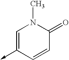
C1=C(->C)C=CC(=O)N1C
